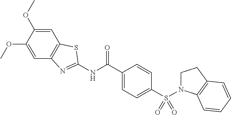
N(C(C1=CC=C(S(N2CCC3=C2C=CC=C3)(=O)=O)C=C1)=O)C1=NC2=C(C=C(OC)C(OC)=C2)S1
